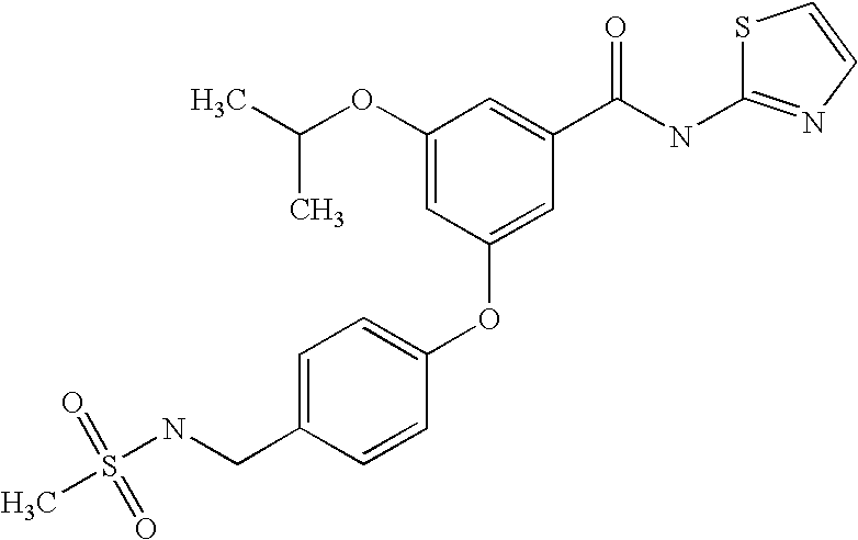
S1C(NC(C2=CC(OC(C)C)=CC(OC3=CC=C(CNS(C)(=O)=O)C=C3)=C2)=O)=NC=C1
